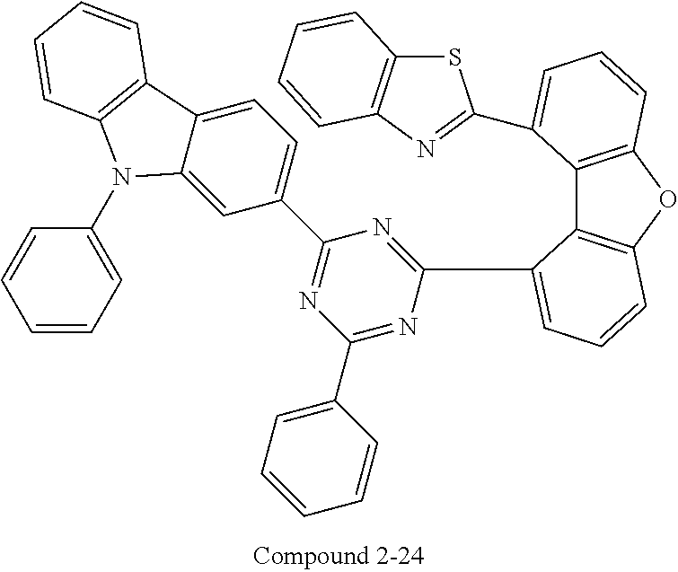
C12=C(OC3=C1C(C1=NC(C4=CC=C5C(=C4)N(C4=CC=CC=C4)C4=C5C=CC=C4)=NC(C4=CC=CC=C4)=N1)=CC=C3)C=CC=C2C1=NC2=C(S1)C=CC=C2
